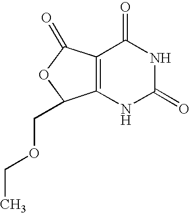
C12=C(C(=O)OC1COCC)C(=O)NC(=O)N2
